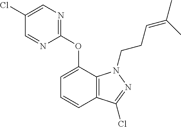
C1(Cl)=CN=C(OC2=CC=CC3=C2N(CCC=C(C)C)N=C3Cl)N=C1
